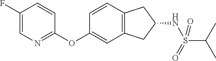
C1=CC2=C(C=C1OC1=NC=C(F)C=C1)CC(NS(C(C)C)(=O)=O)C2
